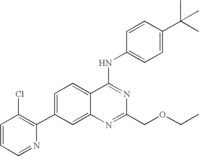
C1=CC=NC(C2=CC=C3C(=C2)N=C(COCC)N=C3NC2=CC=C(C(C)(C)C)C=C2)=C1Cl
